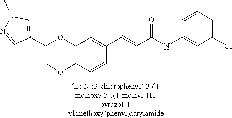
C1(OCC2=CN(C)N=C2)=C(OC)C=CC(C=CC(NC2=CC(Cl)=CC=C2)=O)=C1
